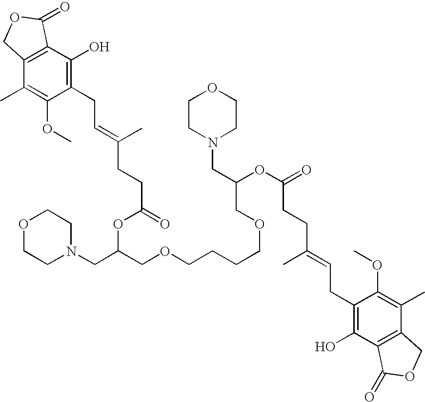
O1CCN(CC(COCCCCOCC(CN2CCOCC2)OC(=O)CCC(=CCC2=C(O)C3=C(C(C)=C2OC)COC3=O)C)OC(=O)CCC(=CCC2=C(O)C3=C(C(C)=C2OC)COC3=O)C)CC1
